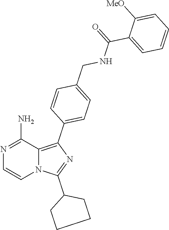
N12C(=C(C3=CC=C(CNC(C4=CC=CC=C4[MeO])=O)C=C3)N=C1C1CCCC1)C(N)=NC=C2
